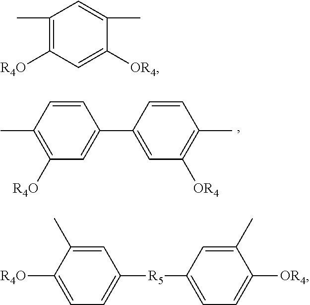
C1=CC(C)=C([R4O])C=C1C1=CC([OR4])=C(C)C=C1.C1(C)=C([R4O])C=C([OR4])C(C)=C1.C1=C(C)C([R4O])=CC=C1[R5]C1=CC=C([OR4])C(C)=C1
